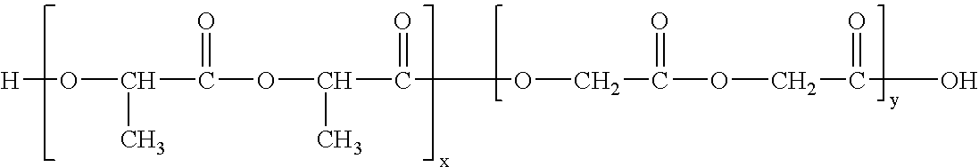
[H]OC(C)C(=O)OC(C)C(=O)OCC(OCC(=O)O)=O
